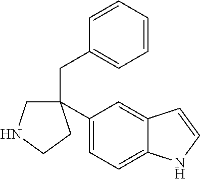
C1NCCC1(CC1=CC=CC=C1)C1=CC=C2NC=CC2=C1
